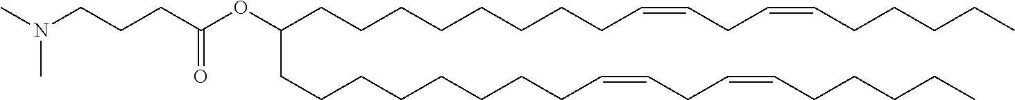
C(OC(CCCN(C)C)=O)(CCCCCCCCC=CCC=CCCCCC)CCCCCCCCC=CCC=CCCCCC
